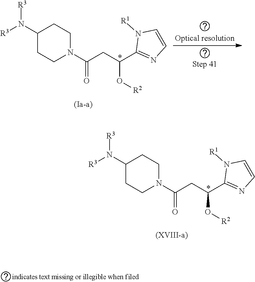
C1(N([R3])[R3])CCN(C(CC(C2=NC=CN2[R1])O[R2])=O)CC1.C1(N([R3])[R3])CCN(C(CC(C2=NC=CN2[R1])O[R2])=O)CC1
